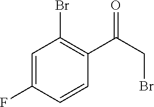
C1=C(F)C=CC(C(CBr)=O)=C1Br
